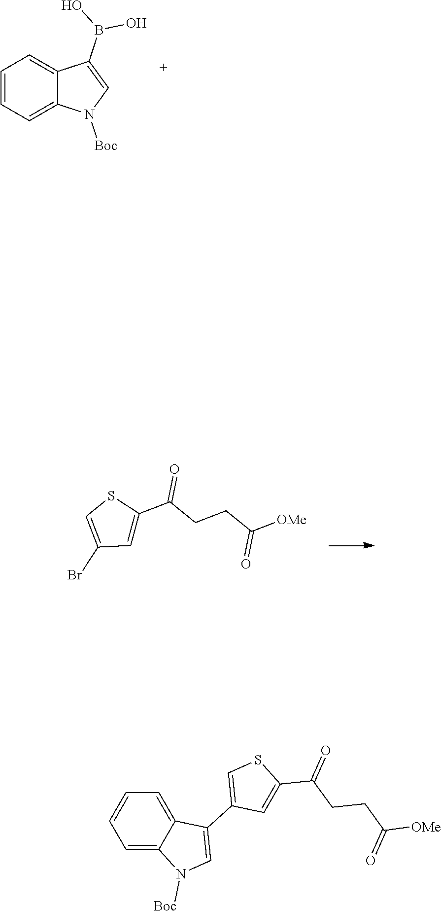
C1=CC=C2C(=C1)C(B(O)O)=CN2[Boc].C1=C(C(CCC([OMe])=O)=O)SC=C1Br.C1=C2C(=CC=C1)C(C1=CSC(C(CCC([OMe])=O)=O)=C1)=CN2[Boc]
